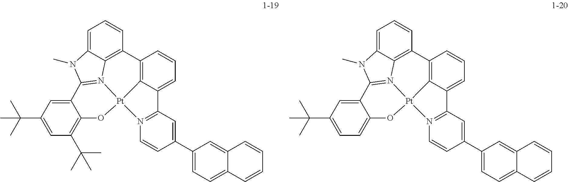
C1=C(C(C)(C)C)C=C2C(=C1C(C)(C)C)O[Pt]13C4=C(C=CC=C4C4=N1C=CC(C1=CC=C5C(=C1)C=CC=C5)=C4)C1=C4C(=CC=C1)N(C)C2=N34.C1=C(C(C)(C)C)C=C2C(=C1)O[Pt]13C4=C(C=CC=C4C4=N1C=CC(C1=CC=C5C(=C1)C=CC=C5)=C4)C1=C4C(=CC=C1)N(C)C2=N34
